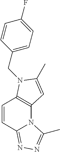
C12=C(N(CC3=CC=C(F)C=C3)C(C)=C1)C=CC1=NN=C(C)N21
